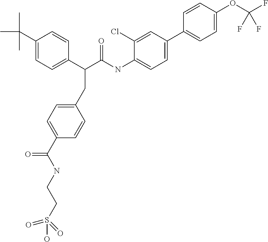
C1(C(C)(C)C)=CC=C(C(C(NC2=CC=C(C3=CC=C(OC(F)(F)F)C=C3)C=C2Cl)=O)CC2=CC=C(C(NCCS(O)(=O)=O)=O)C=C2)C=C1
